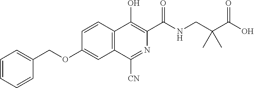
O(C1=CC2=C(C=C1)C(O)=C(C(NCC(C(O)=O)(C)C)=O)N=C2[CN])CC1=CC=CC=C1
